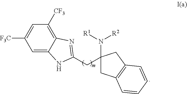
C1=C2C(=C([CF3])C=C1[F3C])N=C(CC1(N([R1])[R2])CC3=C(C1)C=CC=C3)N2
